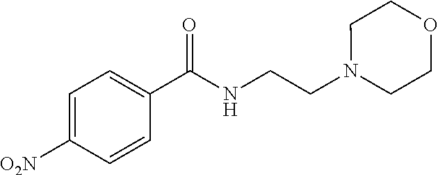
C1=C([O2N])C=CC(C(NCCN2CCOCC2)=O)=C1
